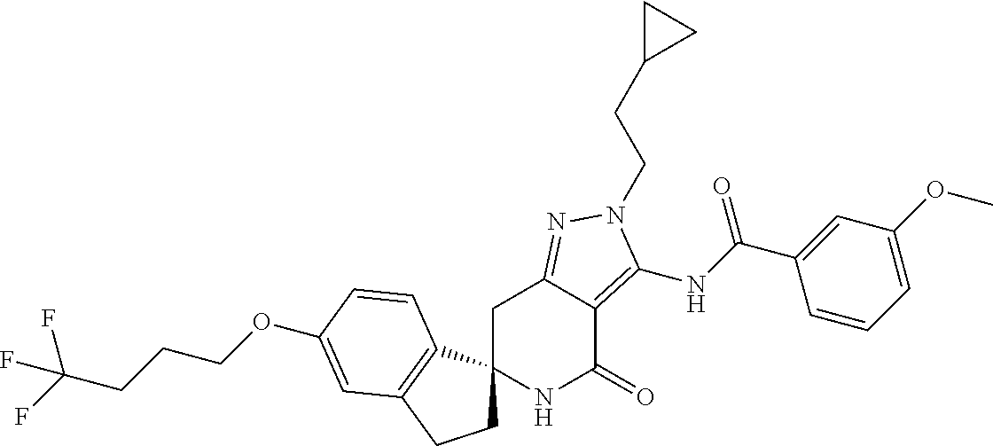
C1C2(C3=C(C1)C=C(OCCCC(F)(F)F)C=C3)NC(=O)C1=C(NC(C3=CC(OC)=CC=C3)=O)N(CCC3CC3)N=C1C2
